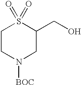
C1CN([BOC])CC(CO)S1(=O)=O
